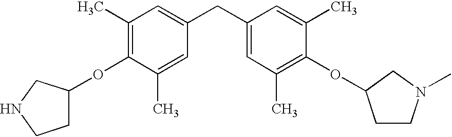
C1(C)=C(OC2CCNC2)C(C)=CC(CC2=CC(C)=C(OC3CCN(C)C3)C(C)=C2)=C1
